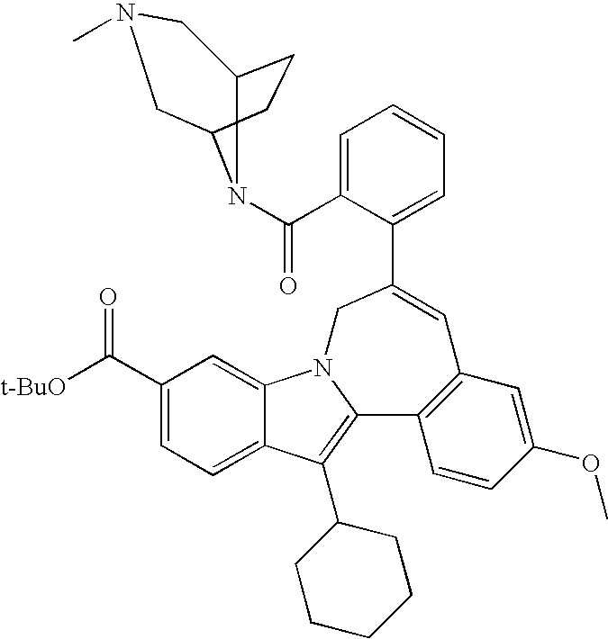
C1(C([t-BuO])=O)=CC=C2C(=C1)N1C(=C2C2CCCCC2)C2=C(C=C(OC)C=C2)C=C(C2=CC=CC=C2C(=O)N2C3CCC2CN(C)C3)C1
